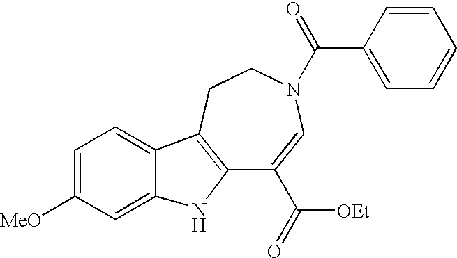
C12=C(CCN(C(=O)C3=CC=CC=C3)C=C1C([OEt])=O)C1=CC=C([MeO])C=C1N2
